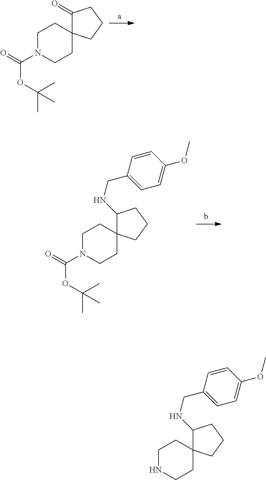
C1(=O)C2(CCC1)CCN(C(=O)OC(C)(C)C)CC2.C1(NCC2=CC=C(OC)C=C2)C2(CCC1)CCN(C(=O)OC(C)(C)C)CC2.C1(NCC2=CC=C(OC)C=C2)C2(CCC1)CCNCC2
